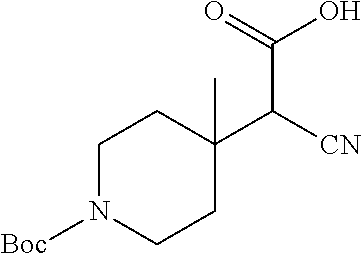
C1N([Boc])CCC(C([CN])C(O)=O)(C)C1
